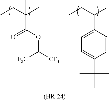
CCC(C)(C)C(OC([CF3])[F3C])=O.CCC(C)C1=CC=C(C(C)(C)C)C=C1.[(HR-24)]
